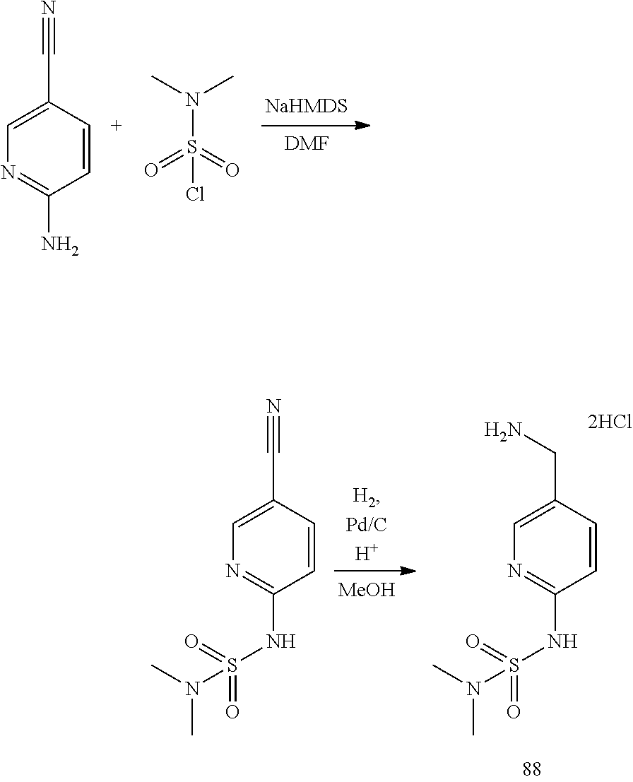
[DMF].C1=CC(C#N)=CN=C1N.N(S(=O)(=O)Cl)(C)C.C1=CC(CN)=CN=C1NS(=O)(=O)N(C)C.[MeOH].C1=CC(C#N)=CN=C1NS(=O)(=O)N(C)C
